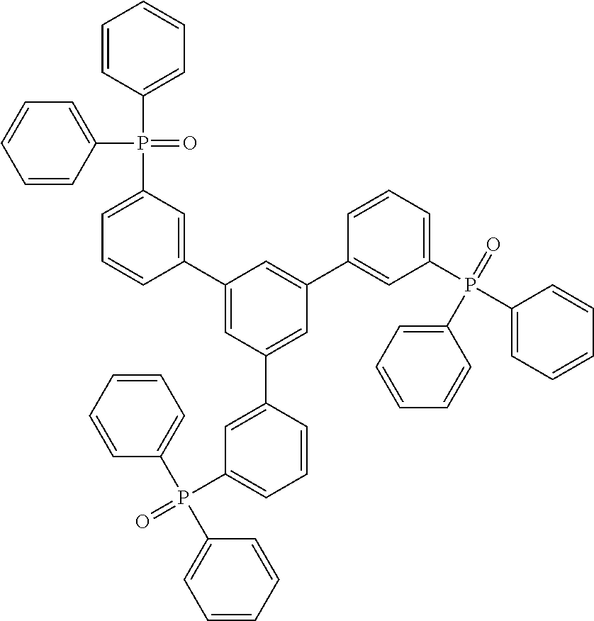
C1(P(C2=CC=CC(C3=CC(C4=CC(P(C5=CC=CC=C5)(=O)C5=CC=CC=C5)=CC=C4)=CC(C4=CC(P(=O)(C5=CC=CC=C5)C5=CC=CC=C5)=CC=C4)=C3)=C2)(=O)C2=CC=CC=C2)=CC=CC=C1
